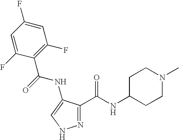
C1=C(F)C(C(NC2=CNN=C2C(=O)NC2CCN(C)CC2)=O)=C(F)C=C1F
